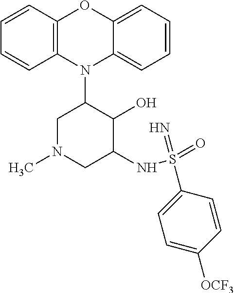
N1(C2CN(C)CC(NS(=O)(=N)C3=CC=C([OCF3])C=C3)C2O)C2=C(C=CC=C2)OC2=CC=CC=C12
